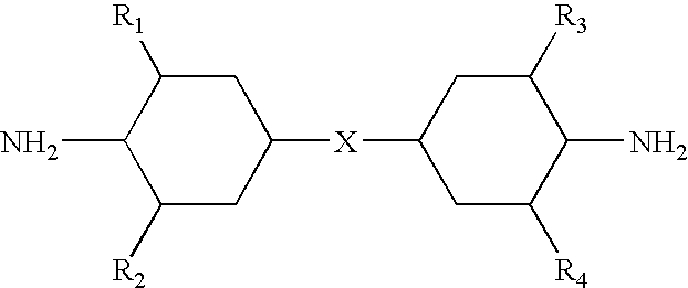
C1(N)C([R2])CC([X]C2CC([R4])C(N)C([R3])C2)CC1[R1]
